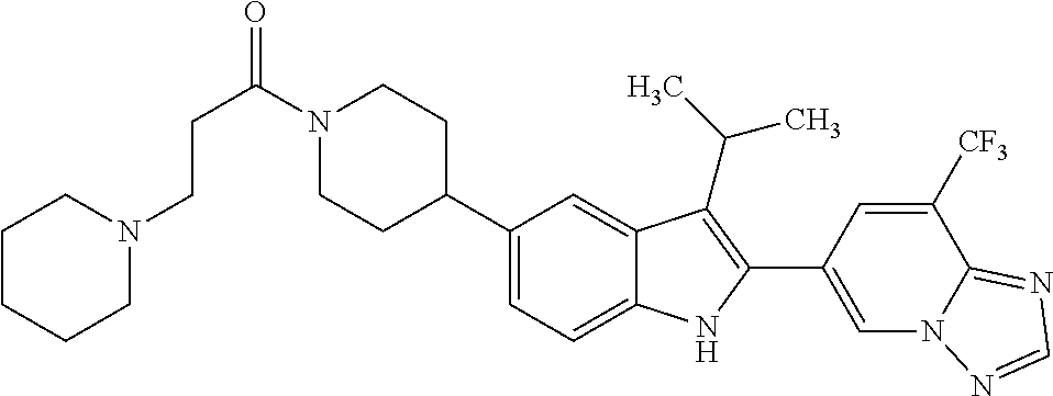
C(N1CCC(C2=CC=C3C(=C2)C(C(C)C)=C(C2=CN4C(=NC=N4)C([CF3])=C2)N3)CC1)(CCN1CCCCC1)=O
